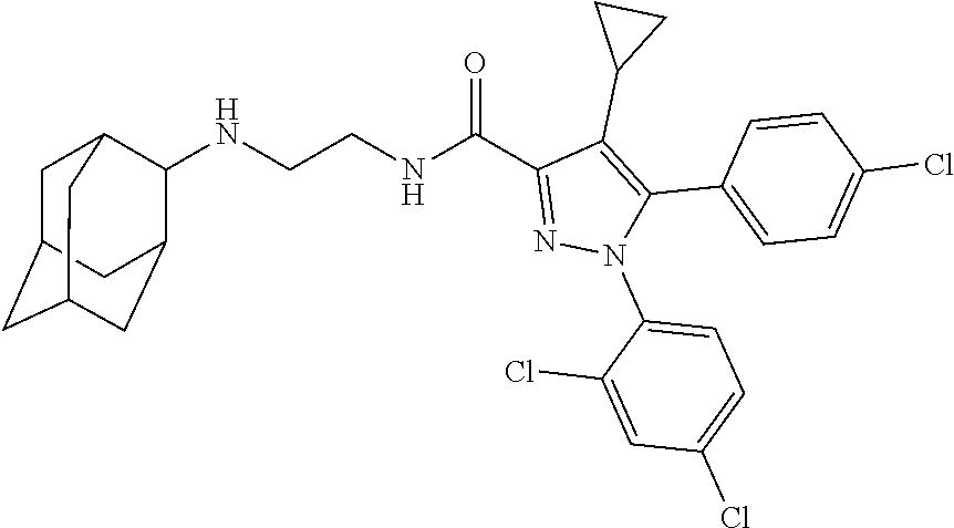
N(CCNC(C1=NN(C2=CC=C(Cl)C=C2Cl)C(C2=CC=C(Cl)C=C2)=C1C1CC1)=O)C1C2CC3CC(CC1C3)C2
